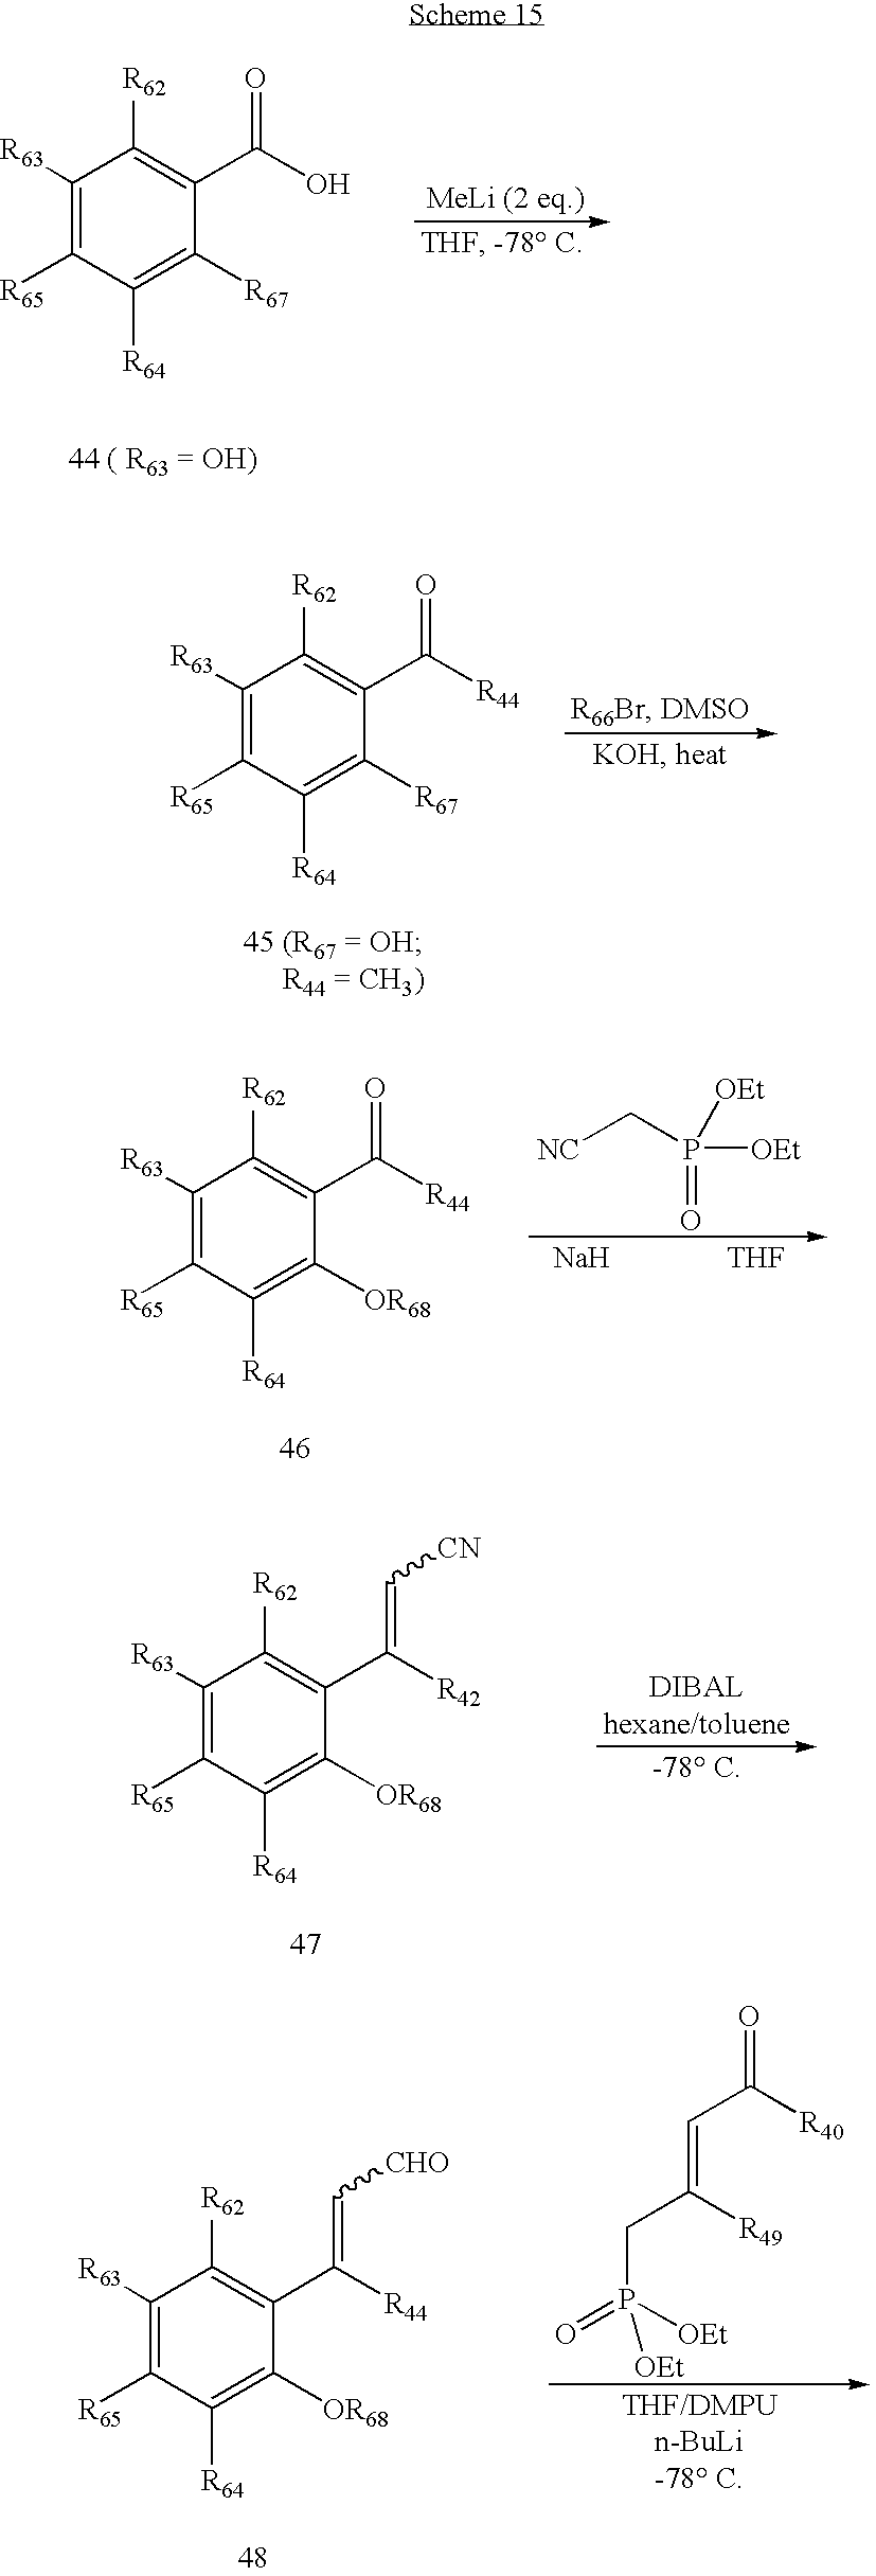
C1([R63])=C([R65])C([R64])=C([R67])C(C(O)=O)=C1[R62].C1([R63])=C([R65])C([R64])=C([R67])C(C([R44])=O)=C1[R62].[NC]CP([OEt])([OEt])=O.C1([R63])=C([R65])C([R64])=C([OR68])C(C([R44])=O)=C1[R62].C1([R63])=C([R65])C([R64])=C([OR68])C(C([R42])=C[CN])=C1[R62].P(=O)([OEt])(CC([R49])=CC([R40])=O)[OEt].C1([R63])=C([R65])C([R64])=C([OR68])C(C([R44])=C[CHO])=C1[R62]
